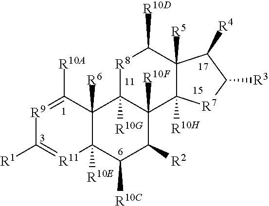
C12([R6])C([R10E])(C([R10C])C([R2])C3([R10F])C1([R10G])[R8]C([R10D])C1([R5])C3([R10H])[R7]C([R3])C1[R4])[R11]=C([R1])[R9]=C2[R10A]
